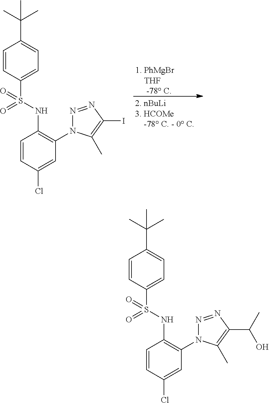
[1. PhMgBr    THF     -78 C].C1=CC(S(=O)(NC2=C(N3N=NC(I)=C3C)C=C(Cl)C=C2)=O)=CC=C1C(C)(C)C.C1=CC(S(=O)(NC2=C(N3N=NC(C(C)O)=C3C)C=C(Cl)C=C2)=O)=CC=C1C(C)(C)C
